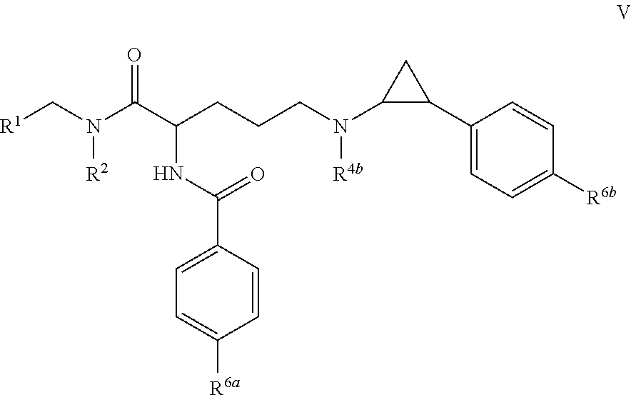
[R1]CN(C(C(CCCN(C1C(C2=CC=C([R6b])C=C2)C1)[R4b])NC(C1=CC=C([R6a])C=C1)=O)=O)[R2]
